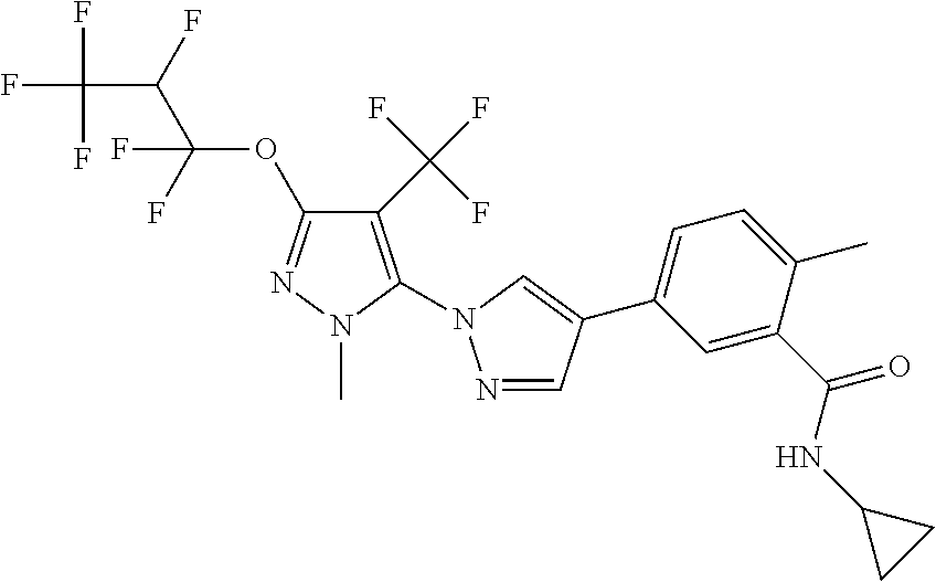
FC(C(F)C(F)(F)OC1=NN(C)C(N2N=CC(C3=CC=C(C)C(C(=O)NC4CC4)=C3)=C2)=C1C(F)(F)F)(F)F
